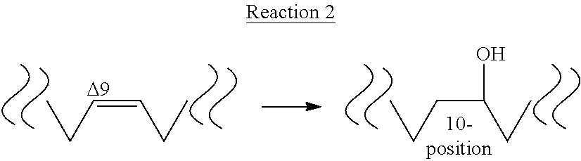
C(=CCC)CC.C(C(CC)O)CC
